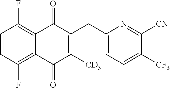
C1=CC(F)=C2C(=C1F)C(=O)C(CC1=CC=C([CF3])C([CN])=N1)=C([CD3])C2=O
